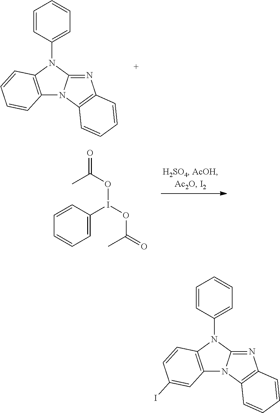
C12=C(N(C3=CC=CC=C3)C3=NC4=C(N13)C=CC=C4)C=CC=C2.C1=CC=CC=C1I(OC(C)=O)OC(C)=O.C12=C(N(C3=CC=CC=C3)C3=NC4=C(N13)C=CC=C4)C=CC(I)=C2
